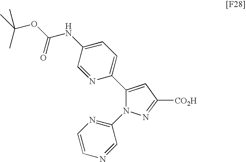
C1(C2=CC=C(NC(OC(C)(C)C)=O)C=N2)=CC([CO2H])=NN1C1=NC=CN=C1
